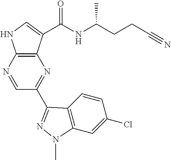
N1=CC(C2=NN(C)C3=C2C=CC(Cl)=C3)=NC2=C1NC=C2C(NC(CCC#N)C)=O
